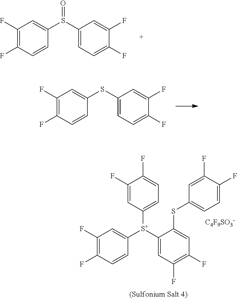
C1(F)=C(F)C=CC([S+](C2=CC(F)=C(F)C=C2SC2=CC=C(F)C(F)=C2)C2=CC=C(F)C(F)=C2)=C1.[C4F9SO3-].C1(F)=C(F)C=CC(S(C2=CC=C(F)C(F)=C2)=O)=C1.C1(F)=C(F)C=CC(SC2=CC=C(F)C(F)=C2)=C1
